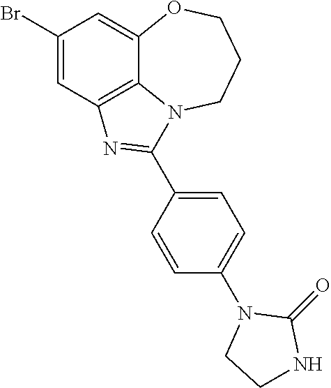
C1(Br)=CC2=C3C(=C1)OCCCN3C(C1=CC=C(N3CCNC3=O)C=C1)=N2
